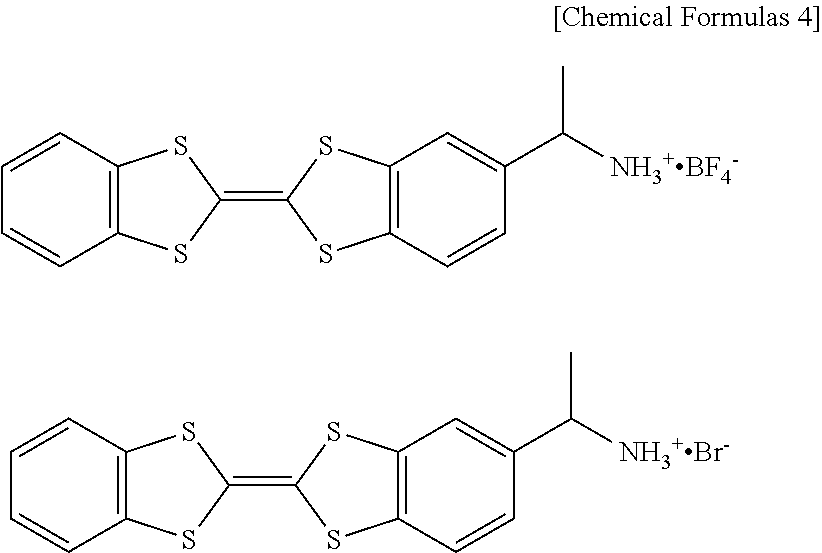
C1(=C2SC3=C(S2)C=C(C([NH3+BF4-])C)C=C3)SC2=C(S1)C=CC=C2.C1(=C2SC3=C(S2)C=C(C([NH3+Br-])C)C=C3)SC2=C(S1)C=CC=C2
